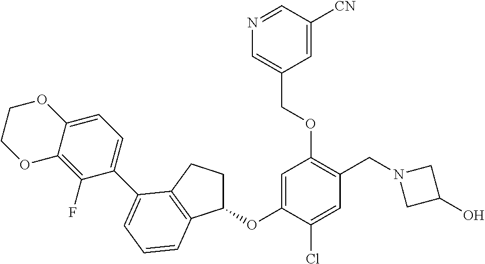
C1=C(OC2CCC3=C2C=CC=C3C2=CC=C3C(=C2F)OCCO3)C(Cl)=CC(CN2CC(O)C2)=C1OCC1=CN=CC([CN])=C1
